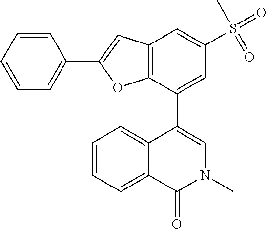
C12=C(C=C(S(=O)(=O)C)C=C1C1=CN(C)C(=O)C3=CC=CC=C13)C=C(C1=CC=CC=C1)O2
